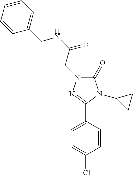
C1=C(C2=NN(CC(=O)NCC3=CC=CC=C3)C(=O)N2C2CC2)C=CC(Cl)=C1
